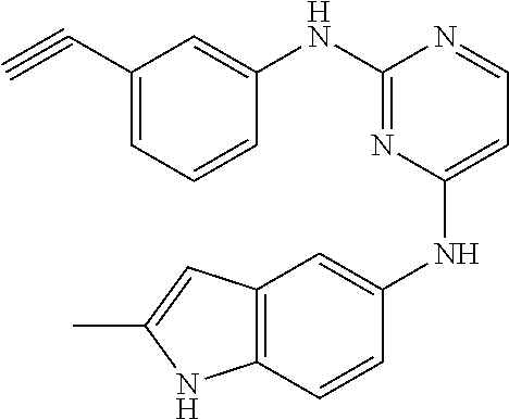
C1(C#C)=CC=CC(NC2=NC(NC3=CC4=C(C=C3)NC(C)=C4)=CC=N2)=C1
